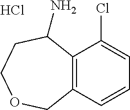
Cl.C12=C(C(Cl)=CC=C1)C(N)CCOC2
